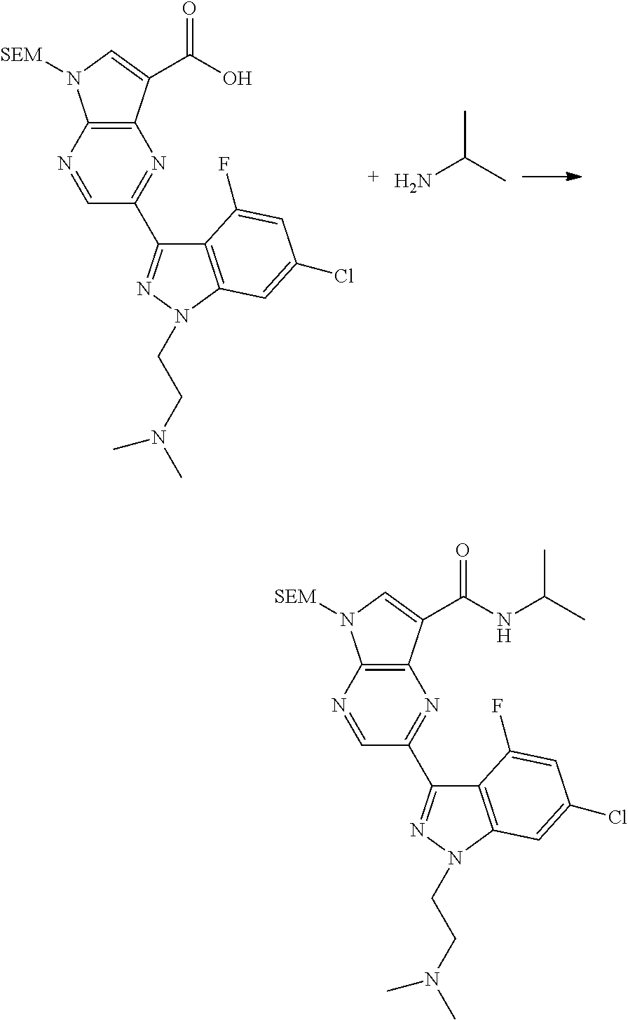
N1=CC(C2=NN(CCN(C)C)C3=C2C(F)=CC(Cl)=C3)=NC2=C1N([SEM])C=C2C(O)=O.NC(C)C.N1=CC(C2=NN(CCN(C)C)C3=C2C(F)=CC(Cl)=C3)=NC2=C1N([SEM])C=C2C(NC(C)C)=O
